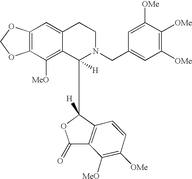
C1(=O)OC(C2([H])C3=C([MeO])C4=C(OCO4)C=C3CCN2CC2=CC([OMe])=C([OMe])C([OMe])=C2)([H])C2=C1C([MeO])=C([OMe])C=C2
